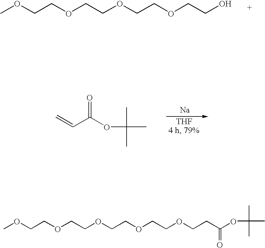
COCCOCCOCCOCCO.[Na].C=CC(OC(C)(C)C)=O.COCCOCCOCCOCCOCCC(=O)OC(C)(C)C
